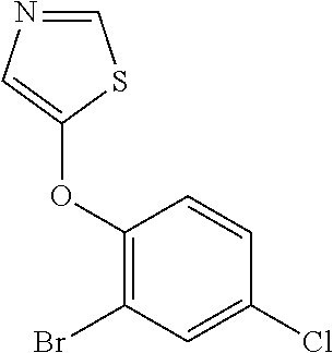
C1(OC2=CN=CS2)=C(Br)C=C(Cl)C=C1
